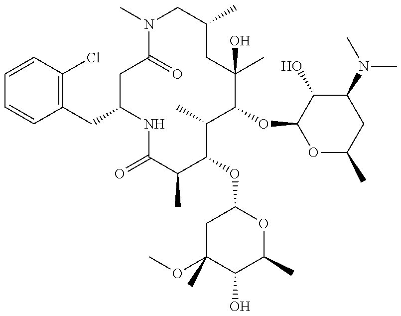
C1(CC2=C(Cl)C=CC=C2)CC(=O)N(C)CC(C)CC(C)(O)C(OC2OC(C)CC(N(C)C)C2O)C(C)C(OC2CC(C)(OC)C(O)C(C)O2)C(C)C(=O)N1
